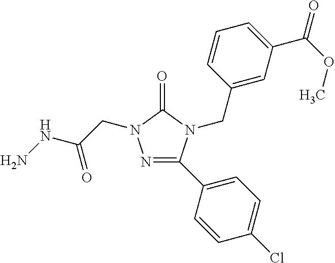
N1=C(C2=CC=C(Cl)C=C2)N(CC2=CC(C(OC)=O)=CC=C2)C(=O)N1CC(NN)=O
